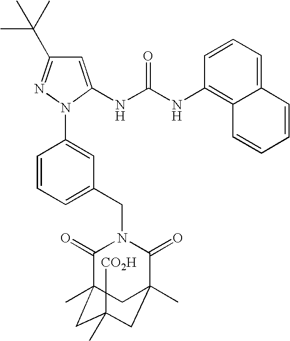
C1=CC=C(CN2C(=O)C3(C)CC([CO2H])(C)CC(C)(C2=O)C3)C=C1N1C(NC(NC2=C3C(=CC=C2)C=CC=C3)=O)=CC(C(C)(C)C)=N1
